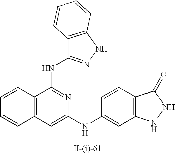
C12=C(C=C(NC3=CC4=C(C=C3)C(=O)NN4)N=C1NC1=NNC3=C1C=CC=C3)C=CC=C2
